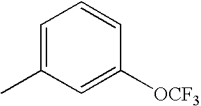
C1=C(C)C=C([OCF3])C=C1
